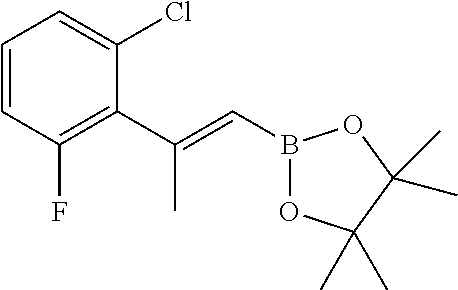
C1=CC(F)=C(C(=CB2OC(C)(C)C(C)(C)O2)C)C(Cl)=C1
